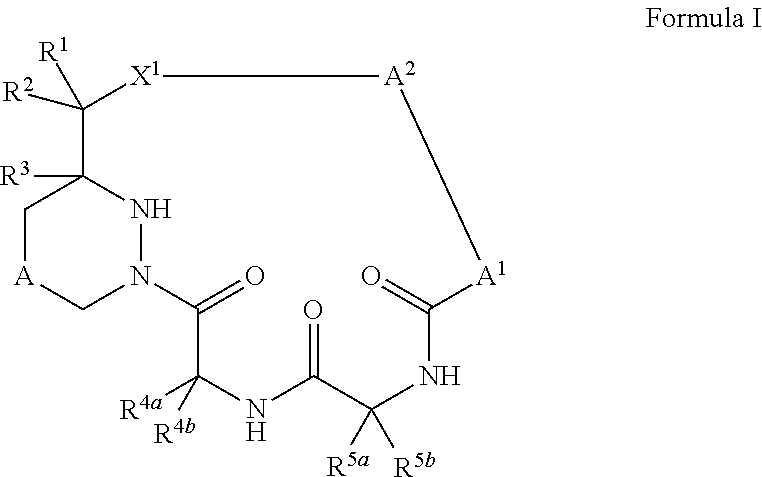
C1[A]CN2NC1([R3])C([R1])([R2])[X1][A2][A1]C(=O)NC([R5a])([R5b])C(=O)NC([R4a])([R4b])C2=O
